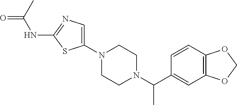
C12=C(C=CC(C(N3CCN(C4=CN=C(NC(=O)C)S4)CC3)C)=C1)OCO2
